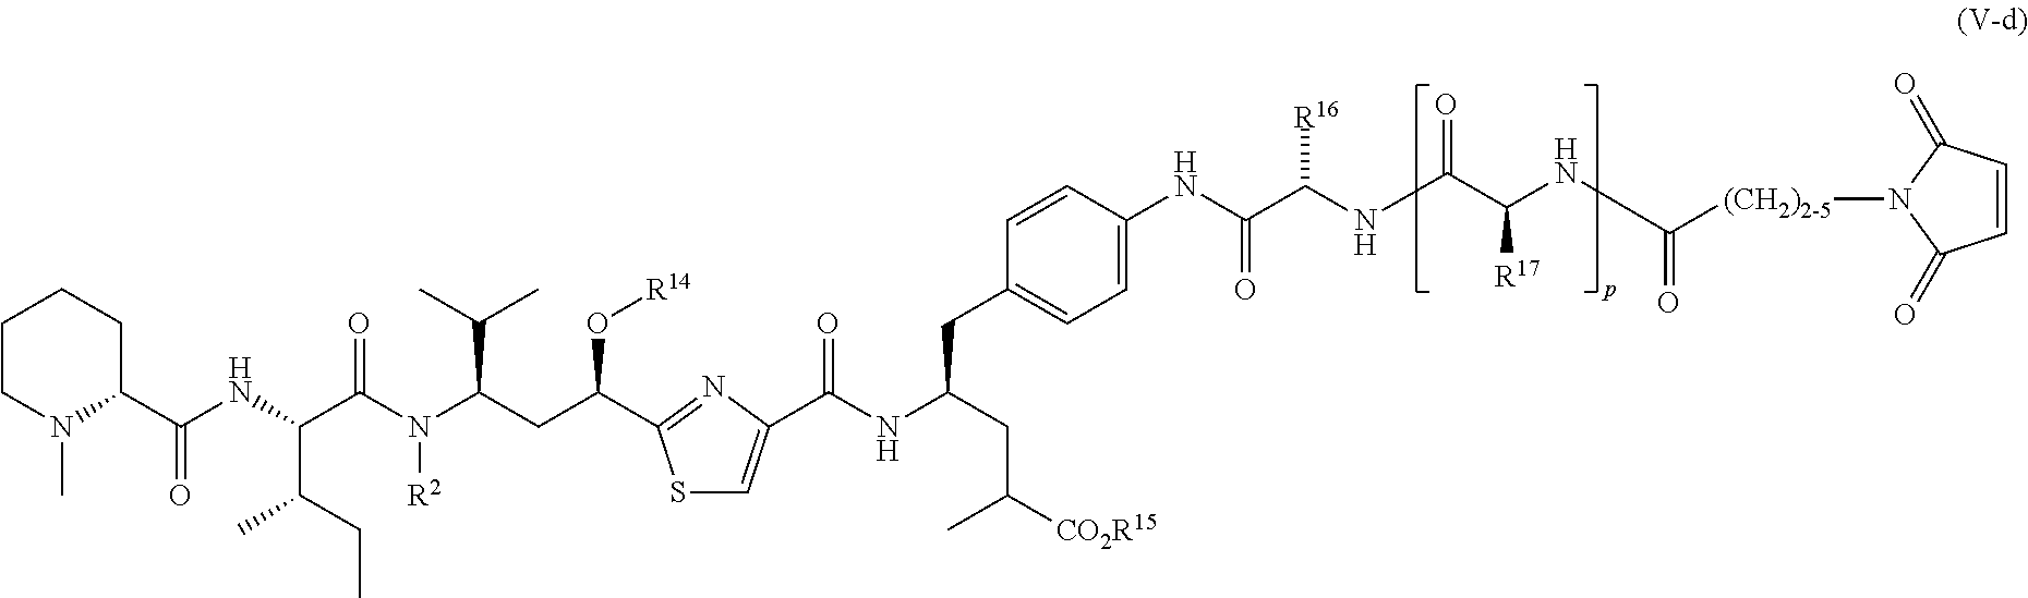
C1CN(C)C(C(NC(C(N(C(CC(O[R14])C2=NC(C(=O)NC(CC3=CC=C(NC(C(NC(C(NC(=O)[(CH2)2-5]N4C(=O)C=CC4=O)[R17])=O)[R16])=O)C=C3)CC(C)[CO2R15])=CS2)C(C)C)[R2])=O)C(CC)C)=O)CC1
